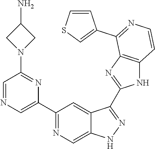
C1(C2=NC=C3C(=C2)C(C2=NC4=C(N2)C=CN=C4C2=CSC=C2)=NN3)=CN=CC(N2CC(N)C2)=N1
